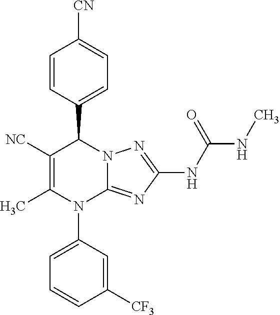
C1=CC(C2C([NC])=C(C)N(C3=CC=CC([CF3])=C3)C3=NC(NC(=O)NC)=NN23)=CC=C1[CN]
